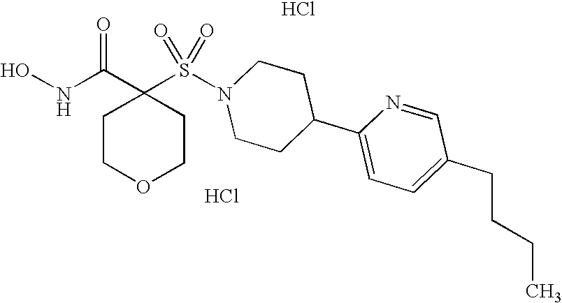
C1(S(N2CCC(C3=CC=C(CCCC)C=N3)CC2)(=O)=O)(C(NO)=O)CCOCC1.Cl.Cl
